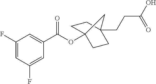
C1(F)=CC(F)=CC(C(OC23CCC(CCC(=O)O)(CC2)C3)=O)=C1
